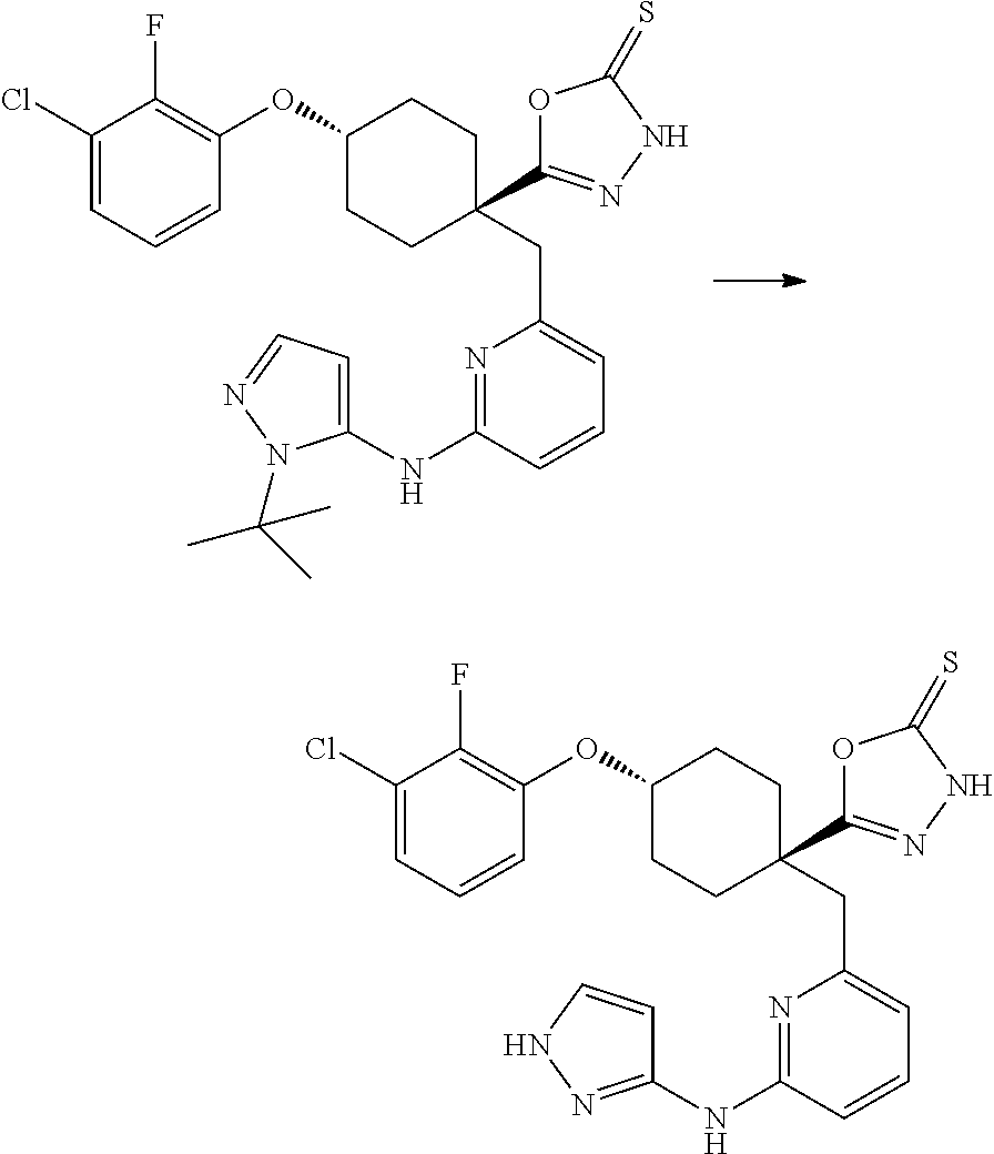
C1(OC2=C(F)C(Cl)=CC=C2)CCC(C2=NNC(=S)O2)(CC2=CC=CC(NC3=NNC=C3)=N2)CC1.C1(OC2=C(F)C(Cl)=CC=C2)CCC(C2=NNC(=S)O2)(CC2=CC=CC(NC3=CC=NN3C(C)(C)C)=N2)CC1
